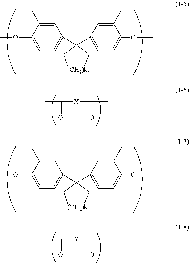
COC1=CC=C(C2(C3=CC=C(OC)C(C)=C3)C[(CH2)kr]C2)C=C1C.CC([X]C(C)=O)=O.COC1=CC=C(C2(C3=CC=C(OC)C(C)=C3)C[(CH2)kt]C2)C=C1C.CC([Y]C(C)=O)=O
